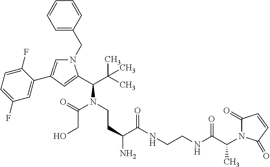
C1=C(CN2C=C(C3=CC(F)=CC=C3F)C=C2C(C(C)(C)C)N(CCC(N)C(NCCNC(C(C)N2C(=O)C=CC2=O)=O)=O)C(=O)CO)C=CC=C1
